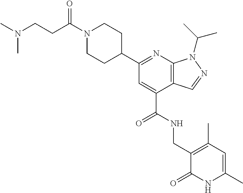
N1=C(C2CCN(C(=O)CCN(C)C)CC2)C=C(C(NCC2=C(C)C=C(C)NC2=O)=O)C2=C1N(C(C)C)N=C2
